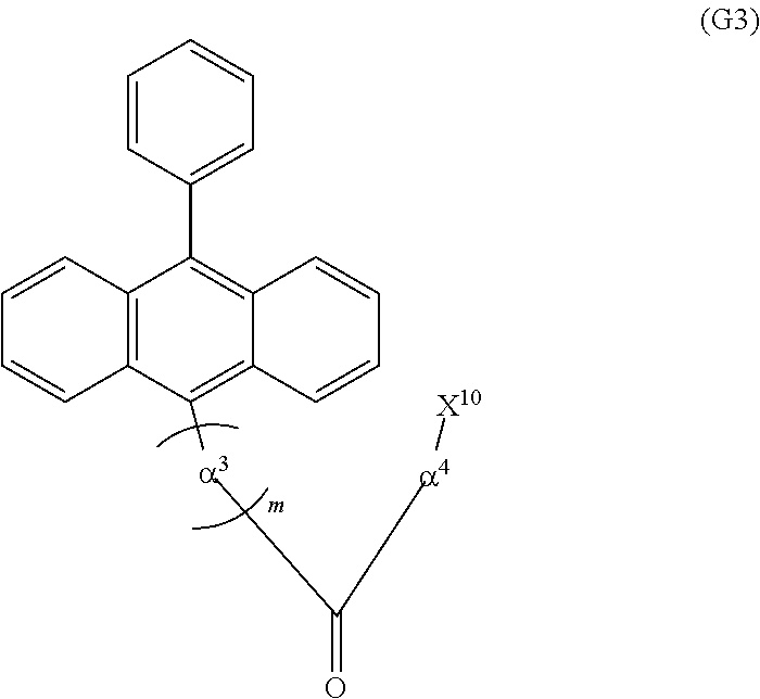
C([a3]C1=C2C(=C(C3=CC=CC=C3)C3=C1C=CC=C3)C=CC=C2)([a4][X10])=O
